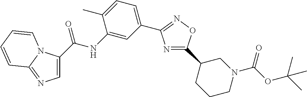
C1=C(C(NC2=CC(C3=NOC(C4CCCN(C(OC(C)(C)C)=O)C4)=N3)=CC=C2C)=O)N2C(=N1)C=CC=C2
